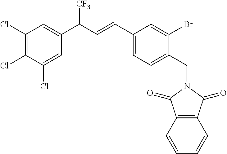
C1(C=CC(C2=CC(Cl)=C(Cl)C(Cl)=C2)[CF3])=CC=C(CN2C(=O)C3=C(C2=O)C=CC=C3)C(Br)=C1
